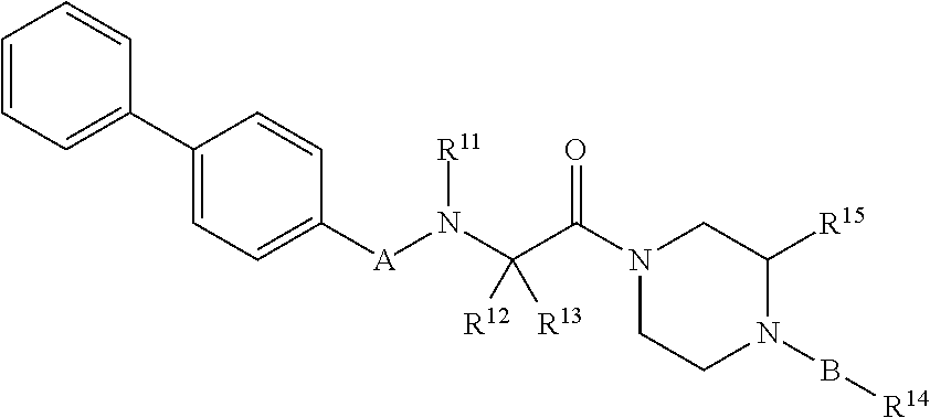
C1=CC=C(C2=CC=C([A]N(C(C(N3CCN(B[R14])C([R15])C3)=O)([R12])[R13])[R11])C=C2)C=C1
